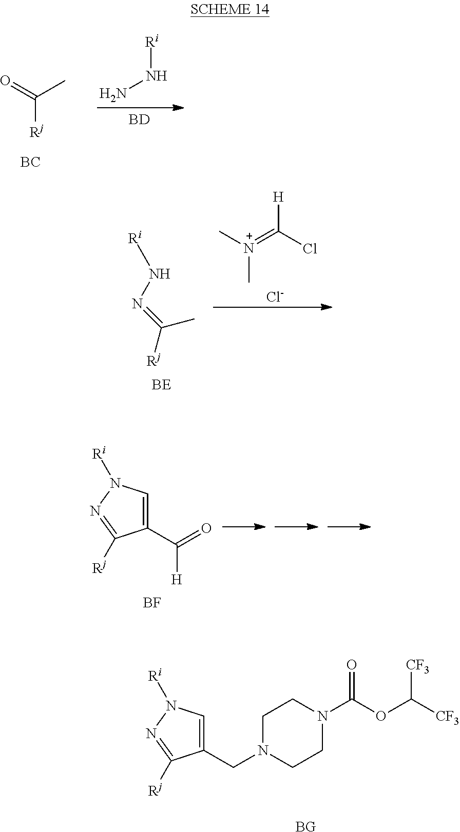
[Ri]NN.[BD].C([Rj])(C)=O.[BC].C(N1CCN(C(OC([CF3])[CF3])=O)CC1)C1=CN([Ri])N=C1[Rj].[BG].C([H])(=O)C1=CN([Ri])N=C1[Rj].[BF].[N+](C)(=C([H])Cl)C.[Cl-].[Ri]NN=C(C)[Rj]
